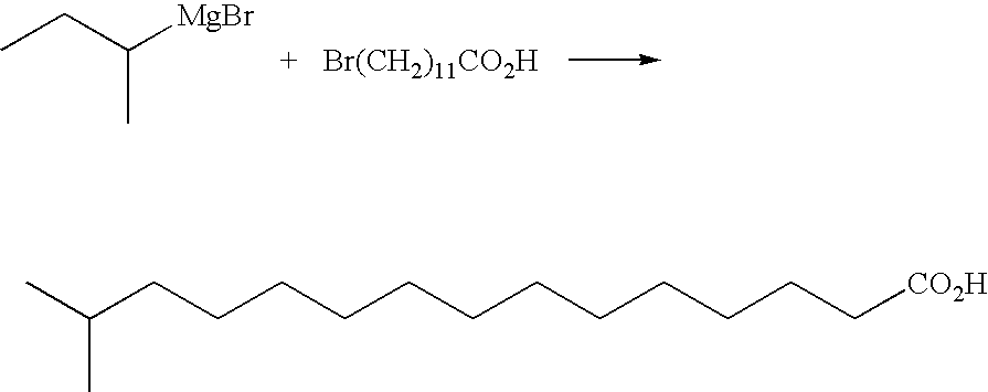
CCC([MgBr])C.[Br(CH2)11CO2H].CC(CCCCCCCCCCCC[CO2H])C
